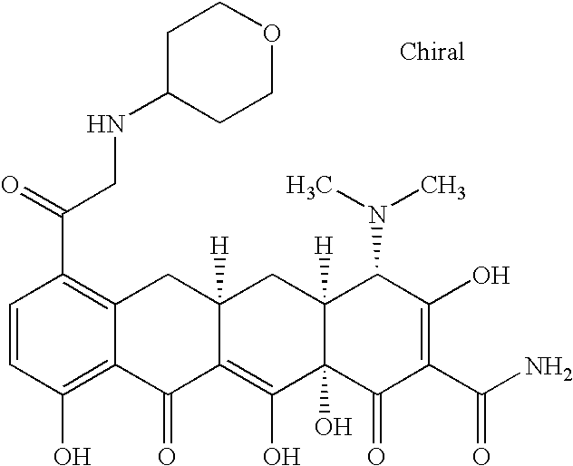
C1=CC(O)=C2C(=C1C(=O)CNC1CCOCC1)CC1([H])C(=C(O)C3(O)C([H])(C1)C(N(C)C)C(O)=C(C(N)=O)C3=O)C2=O
